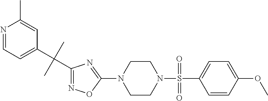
N1=C(C(C2=CC=NC(C)=C2)(C)C)N=C(N2CCN(S(=O)(C3=CC=C(OC)C=C3)=O)CC2)O1
